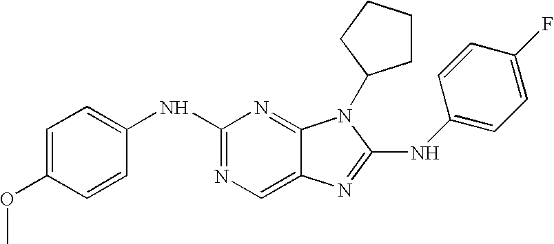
C1=C(OC)C=CC(NC2=NC=C3C(=N2)N(C2CCCC2)C(NC2=CC=C(F)C=C2)=N3)=C1
